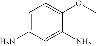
C1=C(N)C=C(N)C(OC)=C1
